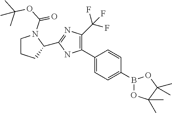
C1(C2=C(C(F)(F)F)N=C(C3CCCN3C(OC(C)(C)C)=O)N2)=CC=C(B2OC(C)(C)C(C)(C)O2)C=C1
